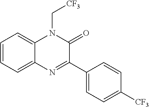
C1=CC=C2C(=C1)N(C[CF3])C(=O)C(C1=CC=C([CF3])C=C1)=N2
